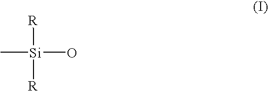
C[Si](O)([R])[R]
